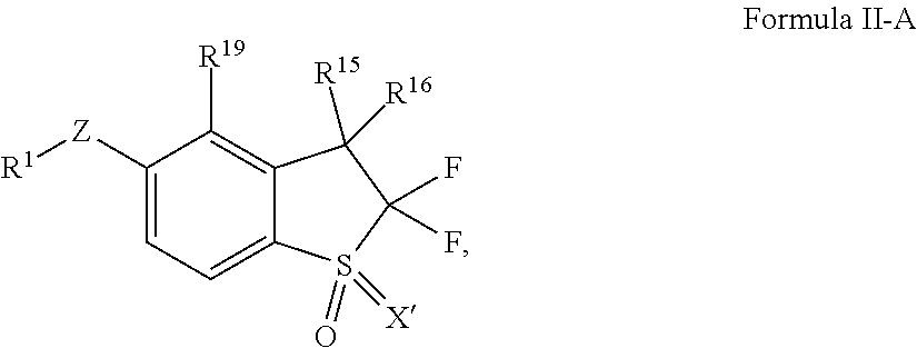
C1([Z][R1])=CC=C2C(=C1[R19])C([R15])([R16])C(F)(F)S2(=O)=[X]
